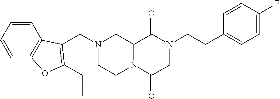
C12N(C(=O)CN(CCC3=CC=C(F)C=C3)C1=O)CCN(CC1=C(CC)OC3=C1C=CC=C3)C2
